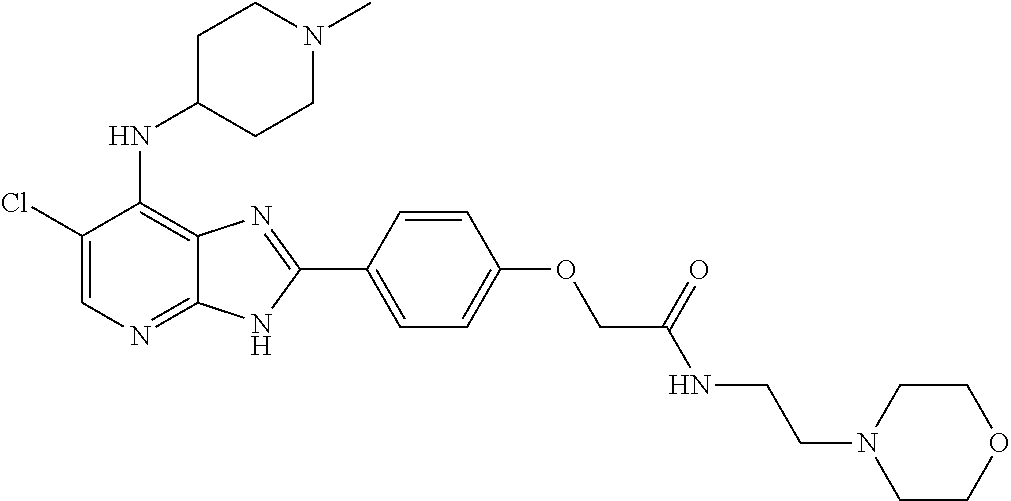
C1(Cl)=CN=C2C(=C1NC1CCN(C)CC1)N=C(C1=CC=C(OCC(NCCN3CCOCC3)=O)C=C1)N2
